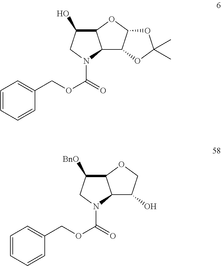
C1(O)C2C(N(C(=O)OCC3=CC=CC=C3)C1)C1C(O2)OC(C)(C)O1.C1([BnO])C2C(N(C(=O)OCC3=CC=CC=C3)C1)C(O)CO2
